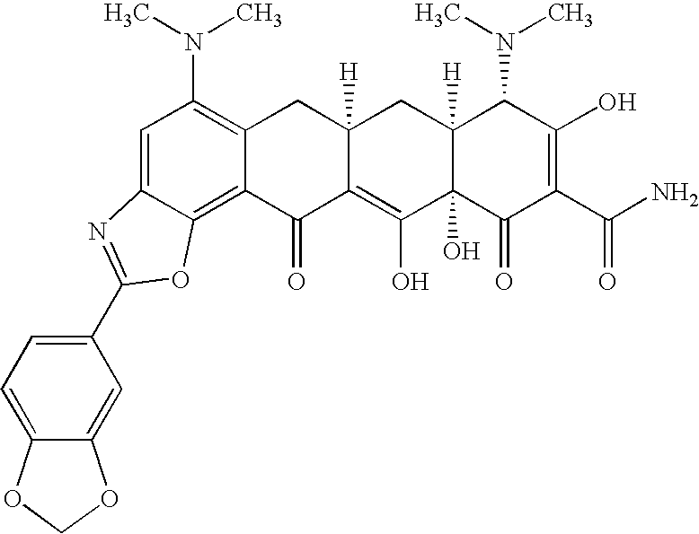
C1=C2C(=C3C(=C1N(C)C)CC1([H])C(=C(O)C4(O)C([H])(C1)C(N(C)C)C(O)=C(C(N)=O)C4=O)C3=O)OC(C1=CC=C3C(=C1)OCO3)=N2
